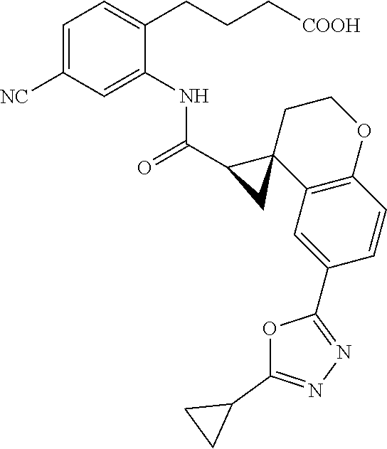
C1(C(=O)NC2=CC([NC])=CC=C2CCC[COOH])C2(C3=C(OCC2)C=CC(C2=NN=C(C4CC4)O2)=C3)C1
